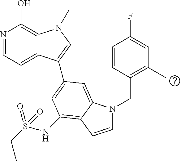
N1=CC=C2C(=C1O)N(C)C=C2C1=CC(NS(CC)(=O)=O)=C2C(=C1)N(CC1=C(C)C=C(F)C=C1)C=C2
